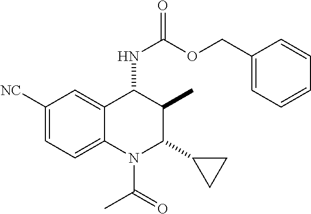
C1([NC])=CC=C2C(=C1)C(NC(=O)OCC1=CC=CC=C1)C(C)C(C1CC1)N2C(=O)C
